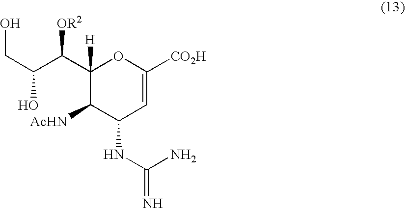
C1(C(C(O)CO)[OR2])([H])C([AcHN])C(NC(=N)N)C=C([CO2H])O1
